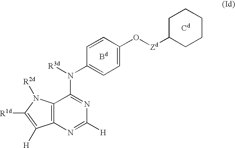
[Cd].C1CCCCC1[Zd]OC1=CC=C(N([R3d])C2=NC([H])=NC3=C2N([R2d])C([R1d])=C3[H])C=C1.[Bd]
